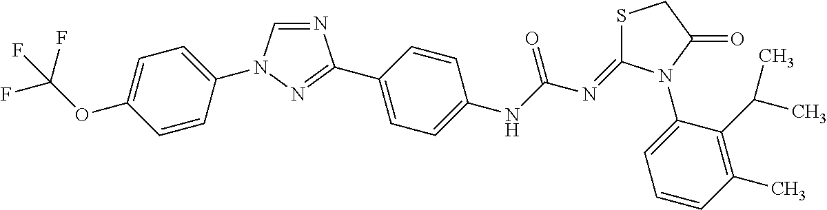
N1=CN(C2=CC=C(OC(F)(F)F)C=C2)N=C1C1=CC=C([N H]C(N=C2SCC(=O)N2C2=CC=CC(C)=C2C(C)C)=O)C=C1
